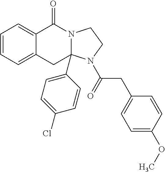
C1=CC=C2C(=C1)C(=O)N1C(C3=CC=C(Cl)C=C3)(C2)N(C(CC2=CC=C(OC)C=C2)=O)CC1
